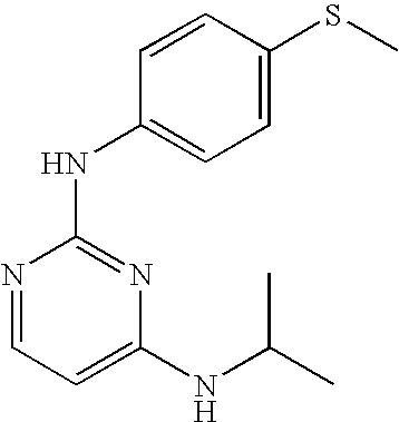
C1(SC)=CC=C(NC2=NC(NC(C)C)=CC=N2)C=C1
